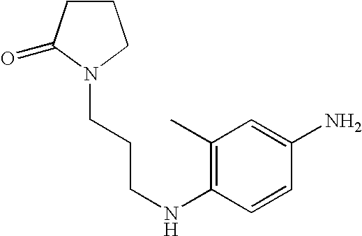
C1CC(=O)N(CCCNC2=C(C)C=C(N)C=C2)C1
